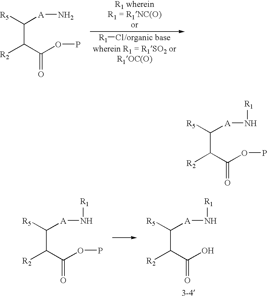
[R1]Cl.[/organic base].C(C([R5])[A]N)(C(OP)=O)[R2].C(C([R5])[A]N[R1])(C(OP)=O)[R2].C(C([R5])[A]N[R1])(C(O)=O)[R2].C(C([R5])[A]N[R1])(C(OP)=O)[R2]
